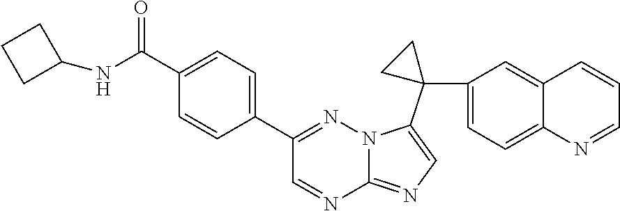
C1(C(NC2CCC2)=O)=CC=C(C2=NN3C(=NC=C3C3(C4=CC=C5C(=C4)C=CC=N5)CC3)N=C2)C=C1
